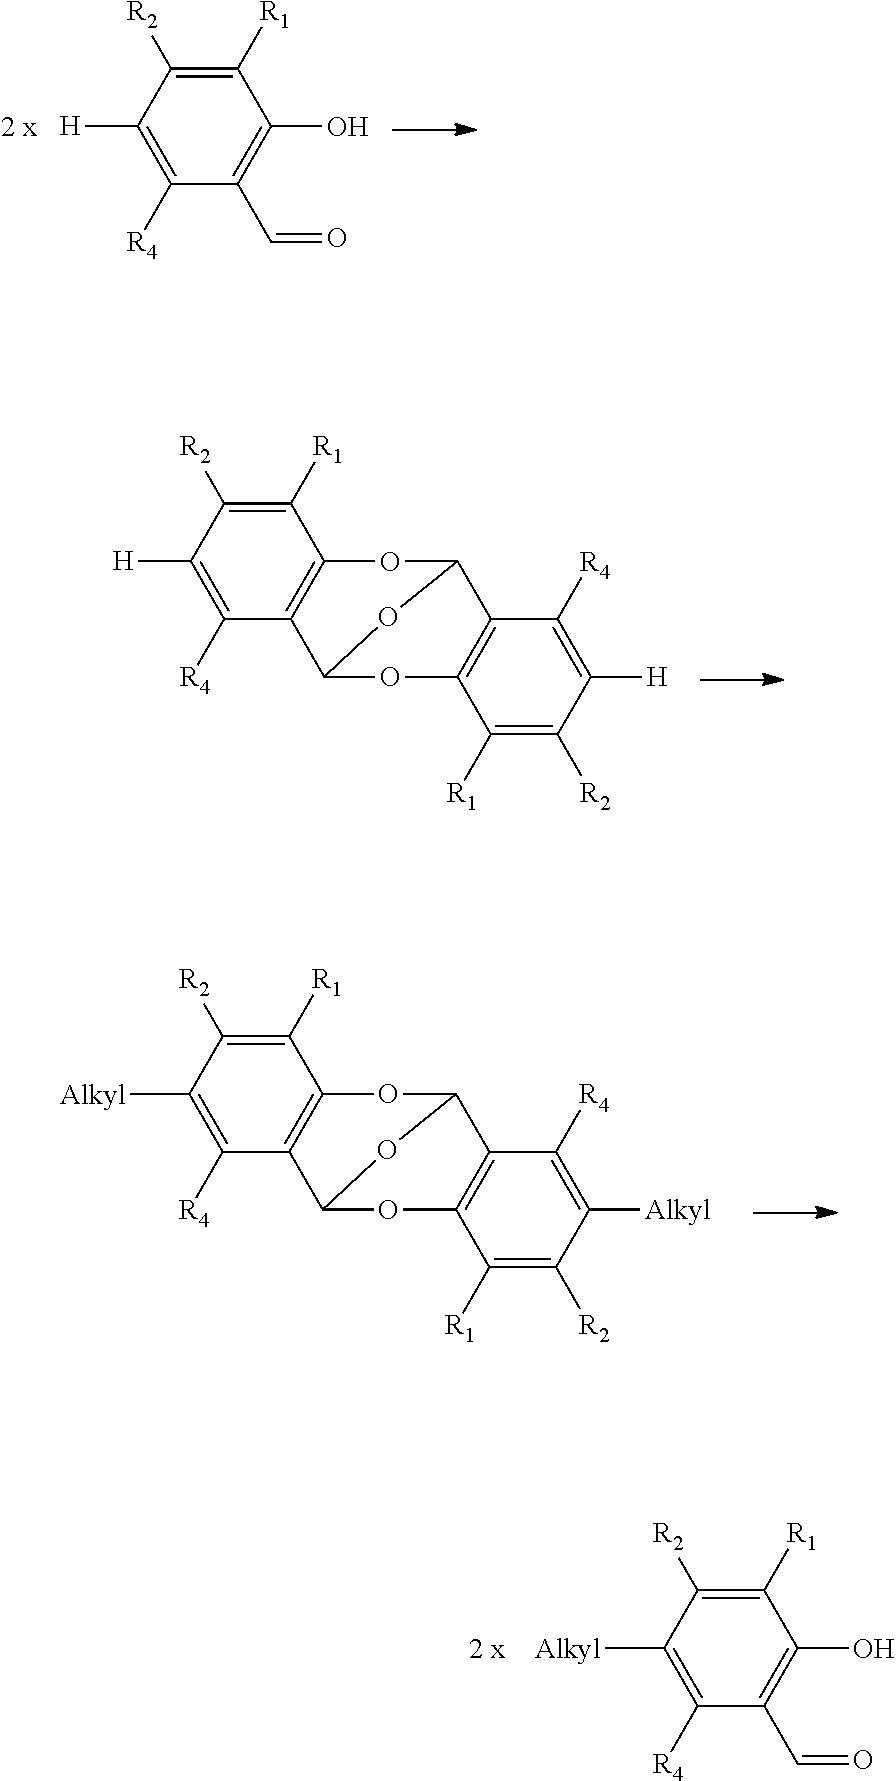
C1([R1])=C([R2])C([H])=C([R4])C(C=O)=C1O.[2 x].C1([R1])=C([R2])C([H])=C([R4])C2=C1OC1C3=C(OC2O1)C([R1])=C([R2])C([H])=C3[R4].C1([R1])=C([R2])C([Alkyl])=C([R4])C2=C1OC1C3=C(OC2O1)C([R1])=C([R2])C([Alkyl])=C3[R4].C1([R1])=C([R2])C([Alkyl])=C([R4])C(C=O)=C1O.[2 x]
